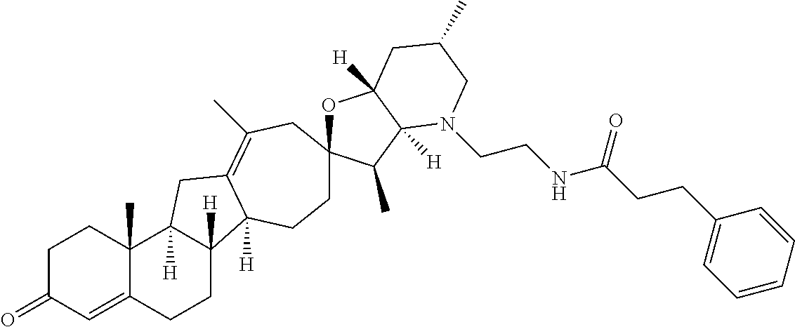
C1C(=O)C=C2C(C)(C1)C1([H])C([H])(CC2)C2([H])C(=C(C)CC3(OC4([H])C([H])(C3C)N(CCNC(CCC3=CC=CC=C3)=O)CC(C)C4)CC2)C1
